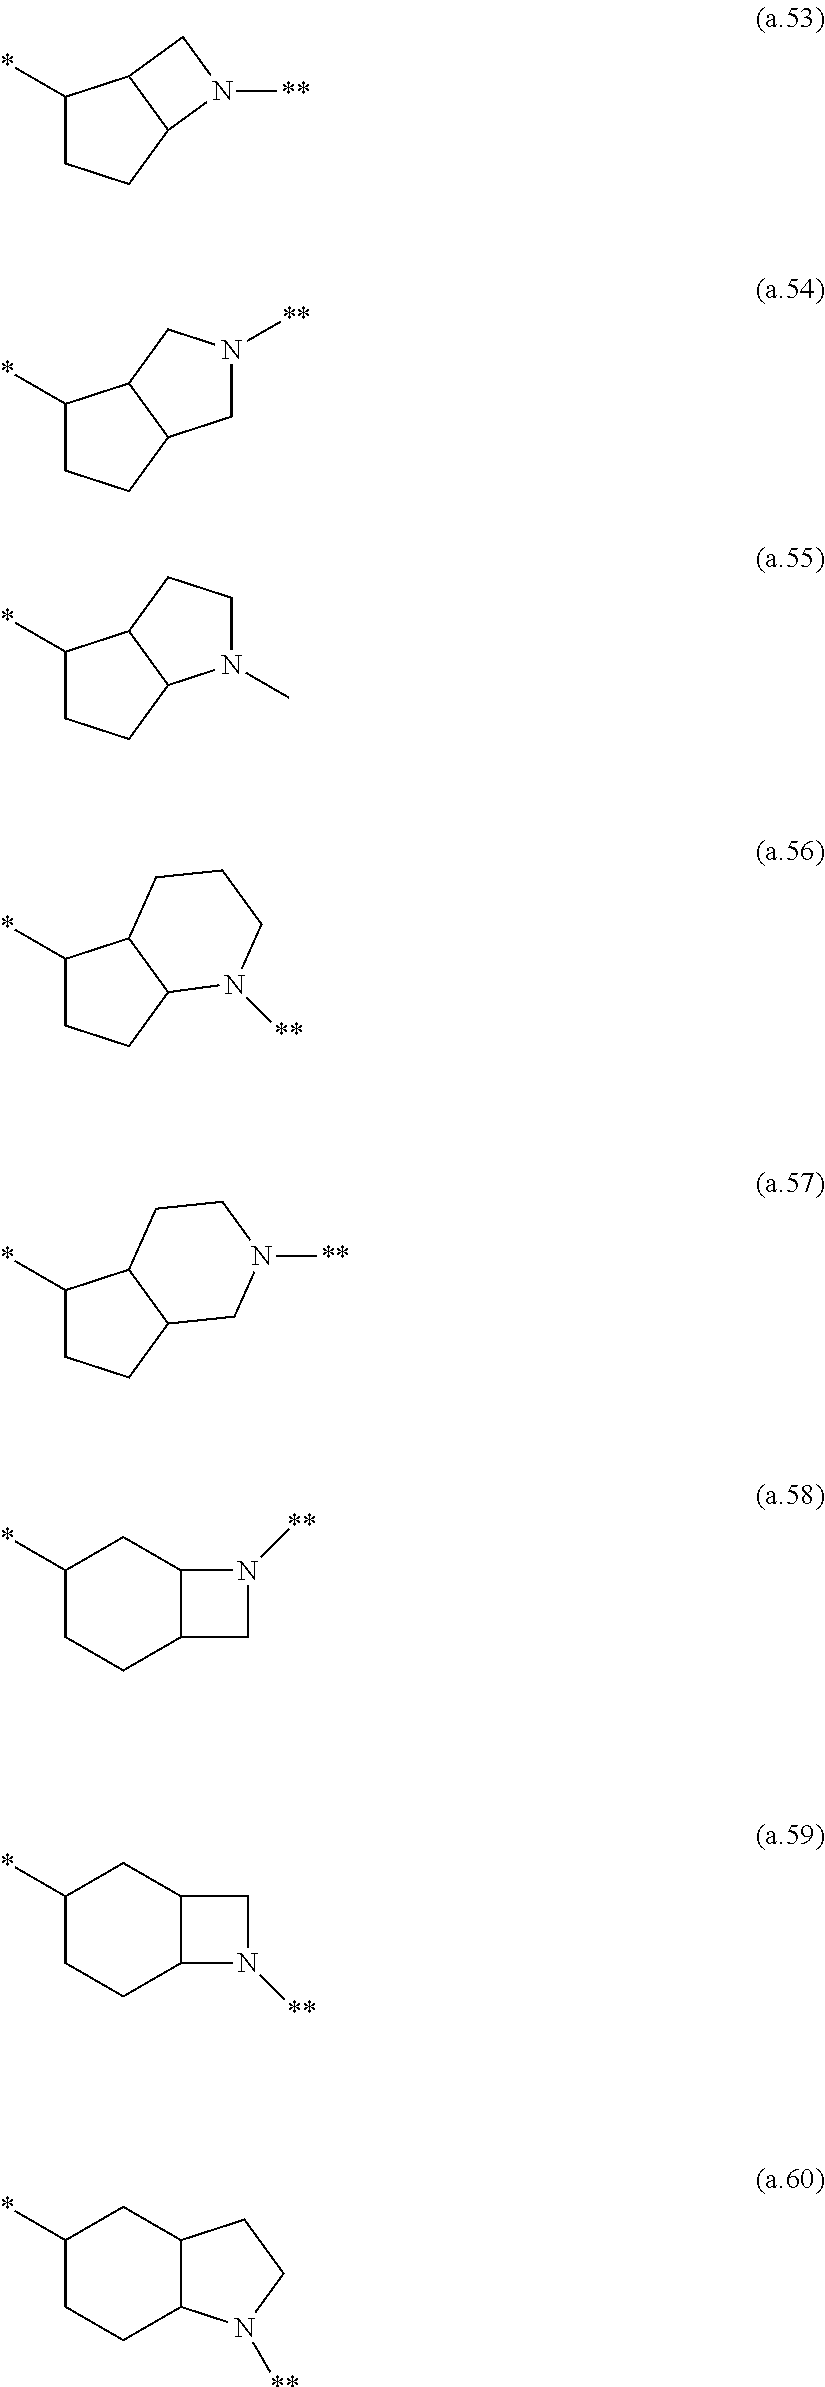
C1(*)CCC2C1CN2[**].C1(*)CCC2C1CN([**])C2.C1(*)CCC2C1CCN2C.C1(*)CCC2C1CCCN2[**].C1(*)CCC2C1CCN([**])C2.C1(*)CCC2C(C1)N([**])C2.C1(*)CCC2C(C1)CN2[**].C1(*)CCC2C(C1)CCN2[**]
